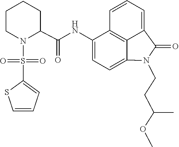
C1=C2C(=O)N(CCC(OC)C)C3=CC=C(NC(C4CCCCN4S(=O)(C4=CC=CS4)=O)=O)C(=C23)C=C1
